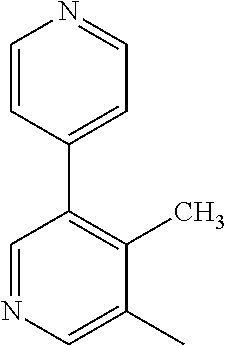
C1=NC=C(C)C(C)=C1C1=CC=NC=C1
